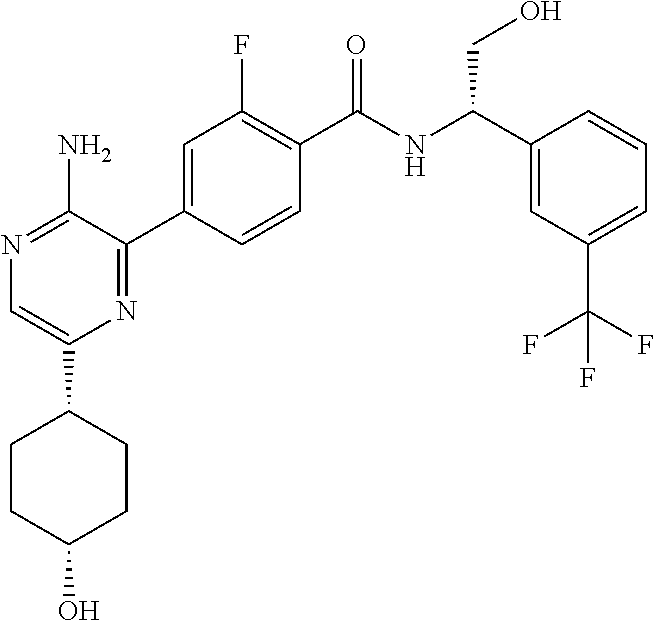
N1=C(N)C(C2=CC(F)=C(C(NC(C3=CC(C(F)(F)F)=CC=C3)CO)=O)C=C2)=NC(C2CCC(O)CC2)=C1
